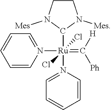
C1([Ru](N2=CC=CC=C2)(N2=CC=CC=C2)(=C([H])[Ph])(Cl)Cl)N([Mes])CCN1[Mes]
